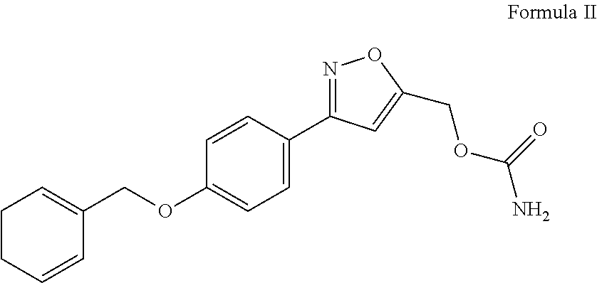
C1CC=CC(COC2=CC=C(C3=NOC(COC(N)=O)=C3)C=C2)=C1
